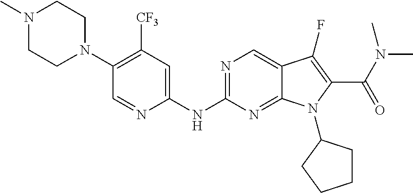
N1=C(NC2=CC([CF3])=C(N3CCN(C)CC3)C=N2)N=C2C(=C1)C(F)=C(C(N(C)C)=O)N2C1CCCC1
